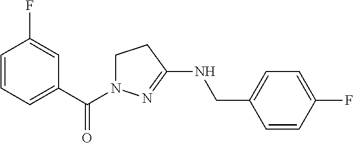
C1=CC=C(C(=O)N2CCC(NCC3=CC=C(F)C=C3)=N2)C=C1F
